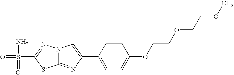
C12=NC(C3=CC=C(OCCOCCOC)C=C3)=CN1N=C(S(=O)(=O)N)S2
